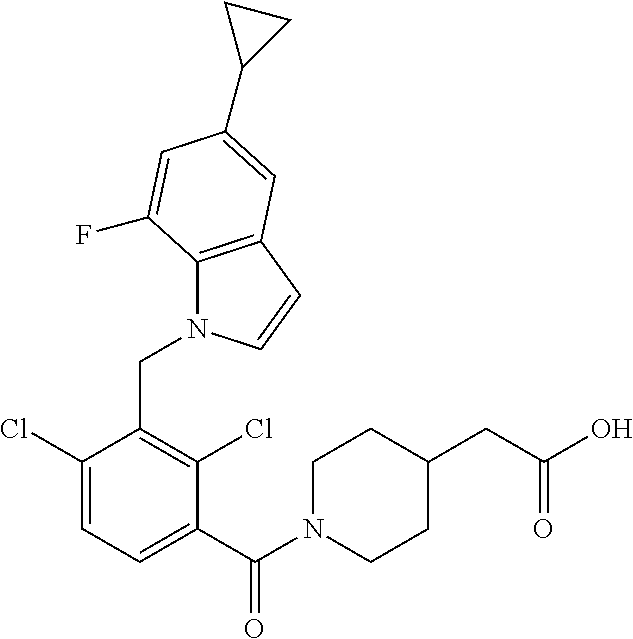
C1(Cl)=CC=C(C(N2CCC(CC(O)=O)CC2)=O)C(Cl)=C1CN1C2=C(C=C1)C=C(C1CC1)C=C2F
